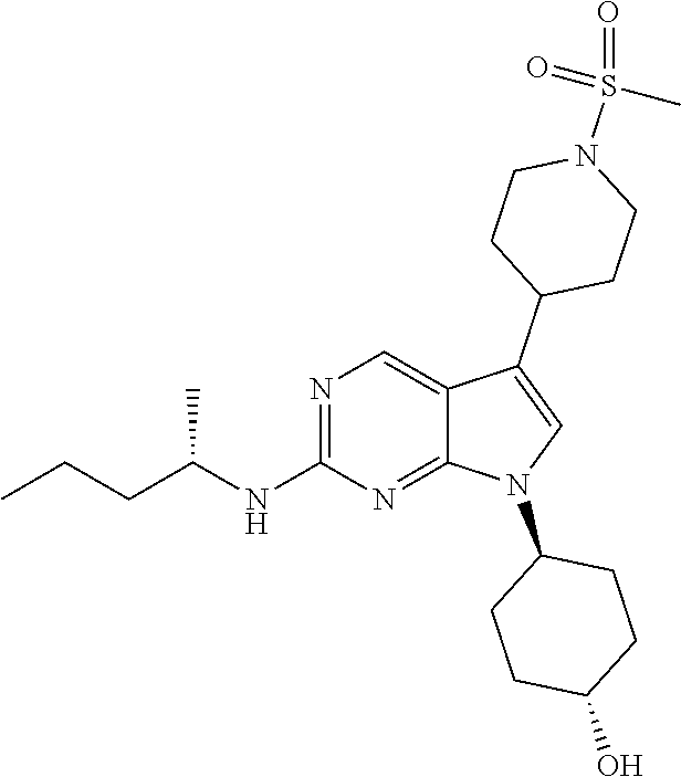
N1=C(NC(CCC)C)N=C2C(=C1)C(C1CCN(S(=O)(C)=O)CC1)=CN2C1CCC(O)CC1
